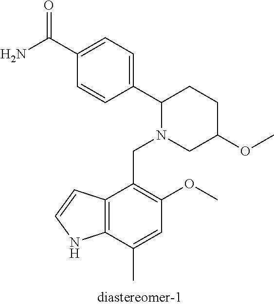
C1(C2=CC=C(C(N)=O)C=C2)N(CC2=C(OC)C=C(C)C3=C2C=CN3)CC(OC)CC1
